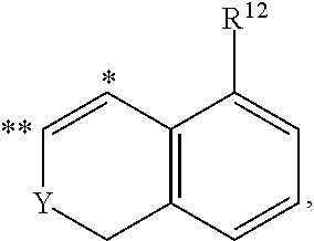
C12=C(C=CC=C1[R12])C[Y]C=C2
